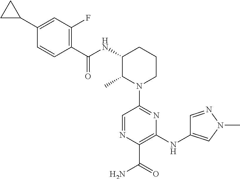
N1(C2=NC(NC3=CN(C)N=C3)=C(C(=O)N)N=C2)CCCC(NC(C2=C(F)C=C(C3CC3)C=C2)=O)C1C
